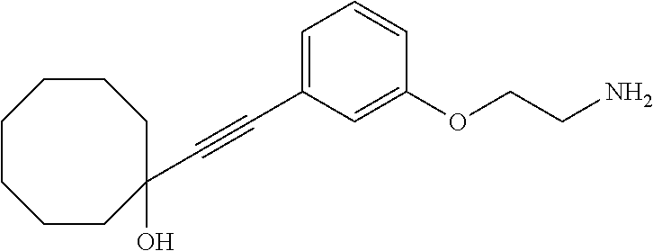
C(#CC1=CC=CC(OCCN)=C1)C1(O)CCCCCCC1
